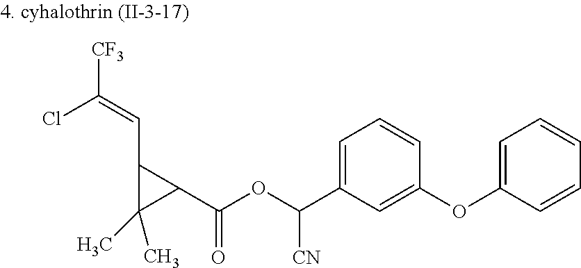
C1=C(C(OC(C2C(C=C(Cl)[CF3])C2(C)C)=O)[CN])C=C(OC2=CC=CC=C2)C=C1
